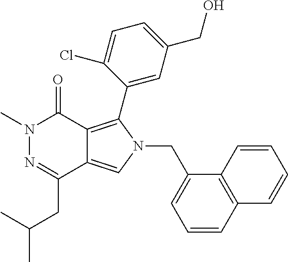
CN1N=C(CC(C)C)C2=CN(CC3=CC=CC4=C3C=CC=C4)C(C3=CC(CO)=CC=C3Cl)=C2C1=O
